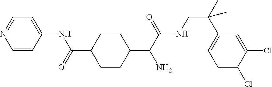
C1=CC(NC(=O)C2CCC(C(C(NCC(C3=CC=C(Cl)C(Cl)=C3)(C)C)=O)N)CC2)=CC=N1
